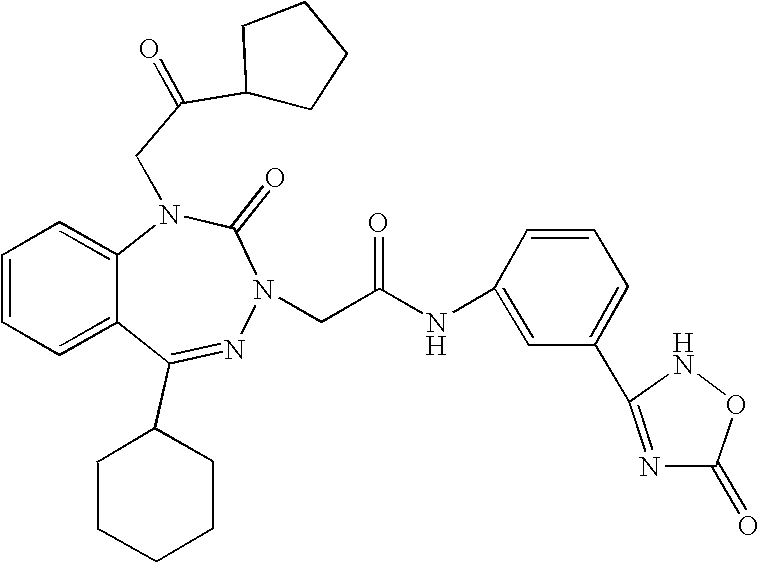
C1=CC=C2C(=C1)N(CC(C1CCCC1)=O)C(=O)N(CC(NC1=CC(C3=NC(=O)ON3)=CC=C1)=O)N=C2C1CCCCC1
